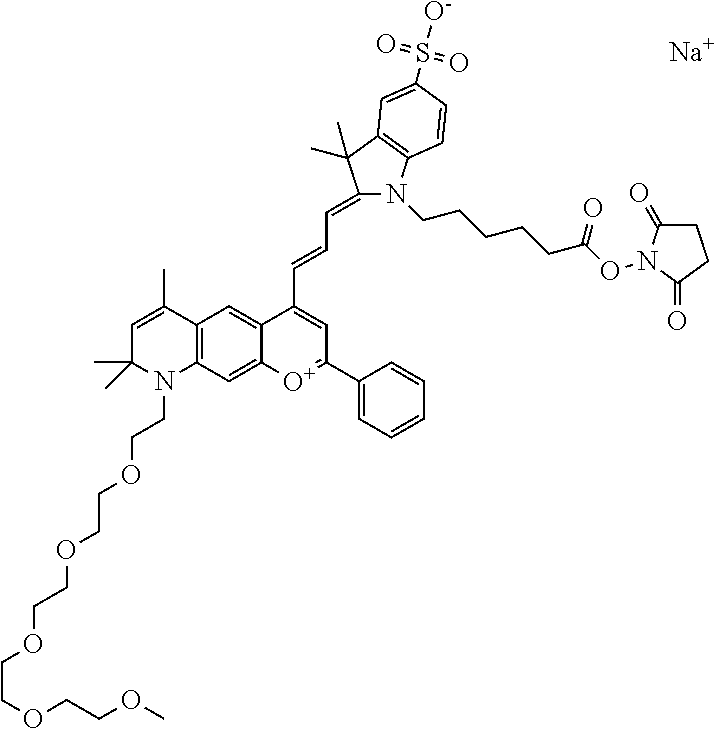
[Na].N1(CCCCCC(ON2C(=O)CCC2=O)=O)C2=C(C(C)(C)C1=CC=CC1=CC(C3=CC=CC=C3)=[O+]C3=CC4=C(C(C)=CC(C)(C)N4CCOCCOCCOCCOCCOC)C=C31)C=C(S([O-])(=O)=O)C=C2
